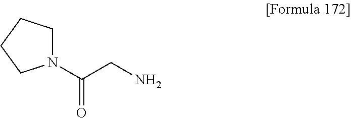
N1(C(CN)=O)CCCC1
